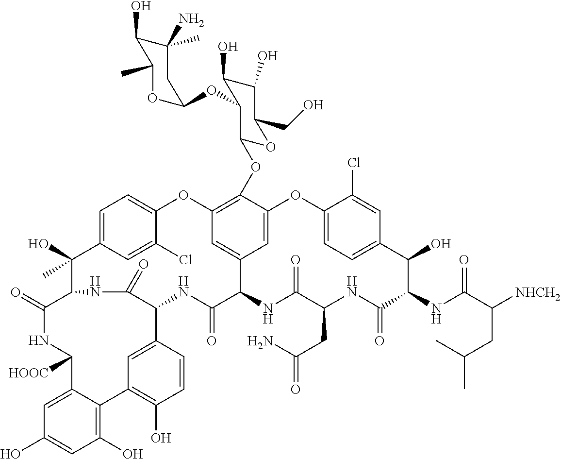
O=C1C2C(C)(O)C3=CC=C(C(Cl)=C3)OC3=C(OC4C(OC5OC(C)C(O)C(N)(C)C5)C(O)C(O)C(CO)O4)C4=CC(=C3)C(C(=O)NC(C3=CC(=C(O)C=C3)C3=C(O)C=C(O)C=C3C([HOOC])N1)C(=O)N2)NC(=O)C(CC(=O)N)NC(=O)C(NC(C([NHCH2])CC(C)C)=O)C(O)C1=CC=C(O4)C(Cl)=C1
